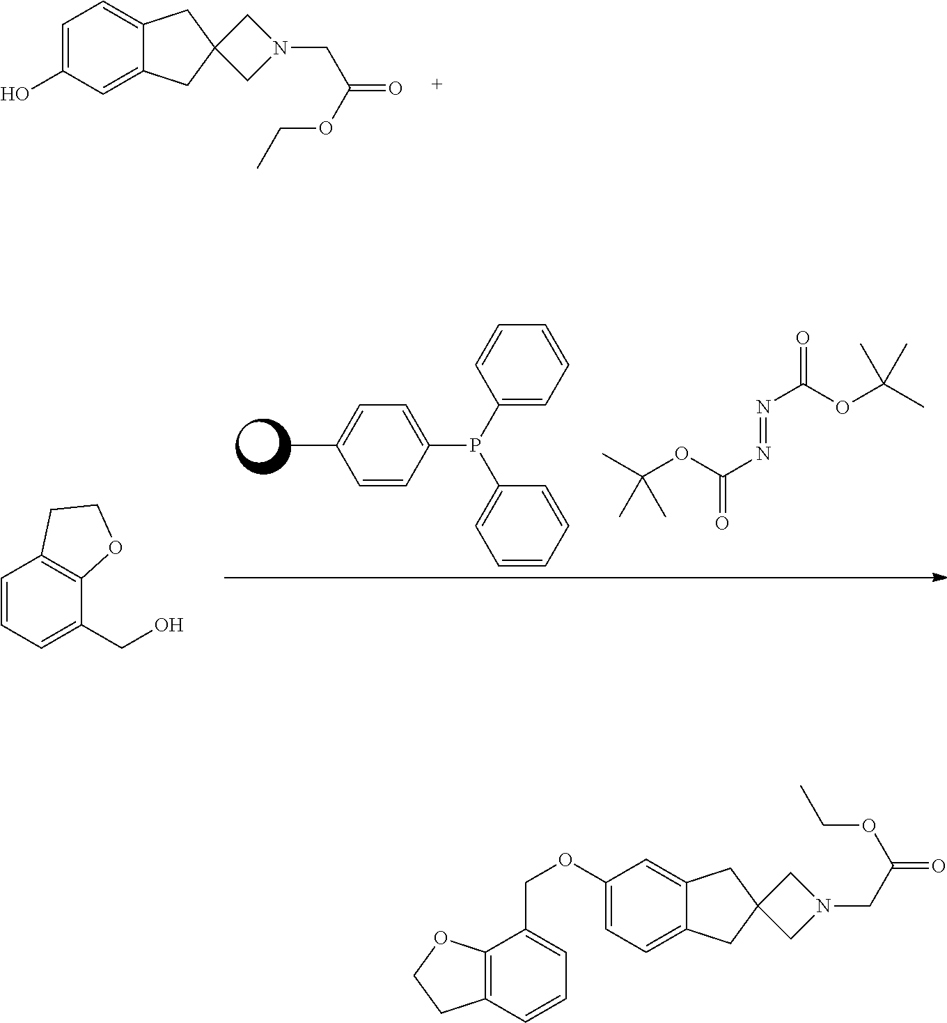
C1=C(O)C=C2C(=C1)CC1(C2)CN(CC(=O)OCC)C1.CC1=CC=C(P(C2=CC=CC=C2)C2=CC=CC=C2)C=C1.CC(OC(N=NC(OC(C)(C)C)=O)=O)(C)C.C1=CC=C(CO)C2=C1CCO2.C1(OCC2=CC=CC3=C2OCC3)=CC=C2C(=C1)CC1(C2)CN(CC(=O)OCC)C1
